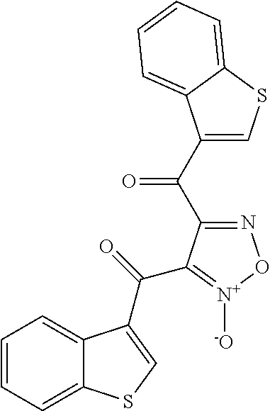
C1=CC=C2C(=C1)C(C(=O)C1=[N+]([-O])ON=C1C(C1=CSC3=CC=CC=C13)=O)=CS2
